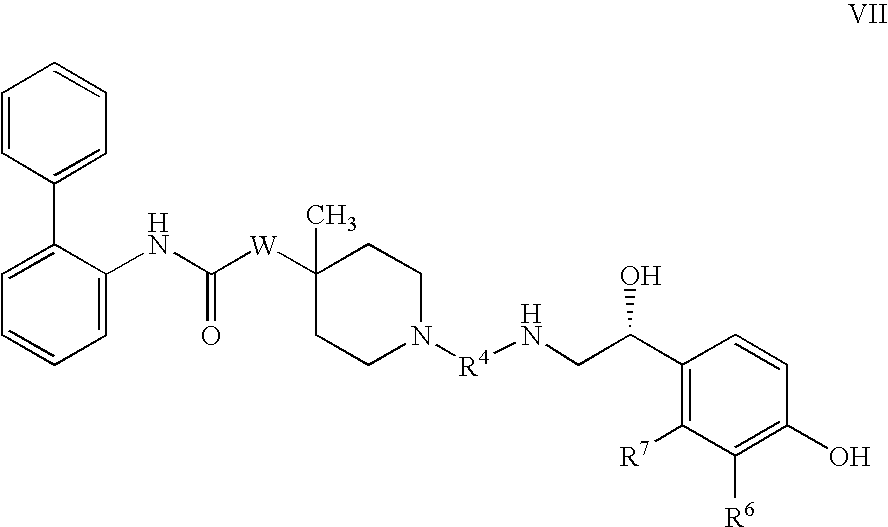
C1(C2=CC=CC=C2NC(=O)[W]C2(C)CCN([R4]NCC(O)C3=C([R7])C([R6])=C(O)C=C3)CC2)=CC=CC=C1
